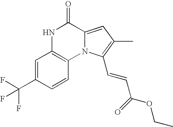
N1C2=C(N3C(=CC(C)=C3C=CC(=O)OCC)C1=O)C=CC(C(F)(F)F)=C2
